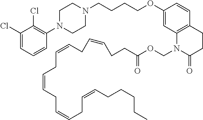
C1(Cl)=CC=CC(N2CCN(CCCCOC3=CC4=C(C=C3)CCC(=O)N4COC(CCC=CCC=CCC=CCC=CCC=CCCCCC)=O)CC2)=C1Cl
